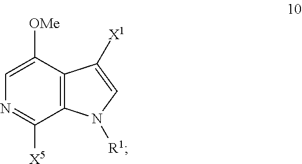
C1=C([OMe])C2=C(C([X5])=N1)N([R1])C=C2[X1]
